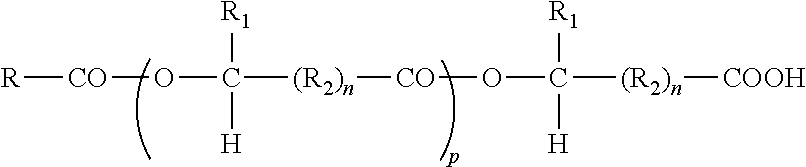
[R][CO]OC([H])([R1])[(R2)n][CO]OC([H])([R1])[(R2)n][COOH]
